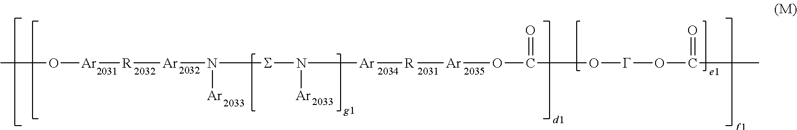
CO[Ar][R][Ar]N(SN([Ar][R][Ar]OC(O[G]OC(C)=O)=O)[Ar])[Ar]
